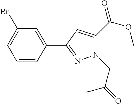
C1=CC(C2=NN(CC(=O)C)C(C(=O)OC)=C2)=CC(Br)=C1
